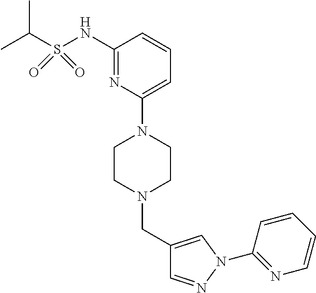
C1=C(N2CCN(CC3=CN(C4=NC=CC=C4)N=C3)CC2)N=C(NS(C(C)C)(=O)=O)C=C1
